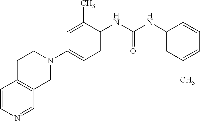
C1=CN=CC2=C1CCN(C1=CC=C(NC(NC3=CC(C)=CC=C3)=O)C(C)=C1)C2
